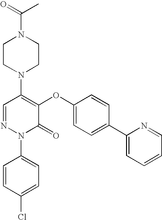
N1(C2=C(OC3=CC=C(C4=CC=CC=N4)C=C3)C(=O)N(C3=CC=C(Cl)C=C3)N=C2)CCN(C(C)=O)CC1
